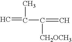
C=C(C)C(=C)[CH2OCH3]
